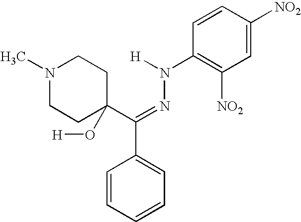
N1(C)CCC(O[H])(C(=NN(C2=C([NO2])C=C([NO2])C=C2)[H])C2=CC=CC=C2)CC1
